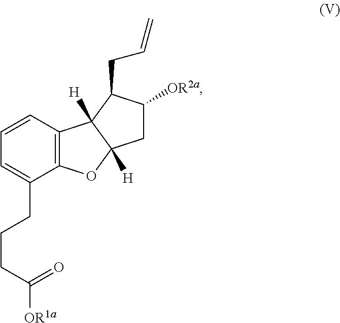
C1=CC=C(CCCC([OR1a])=O)C2=C1C1([H])C([H])(O2)CC([OR2a])C1CC=C
